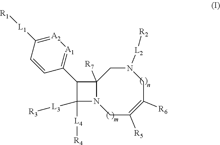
C12([R7])N(CC([R5])=C([R6])CN([L2][R2])C1)C([L4][R4])([L3][R3])C2C1=[A1][A2]=C([L1][R1])C=C1
